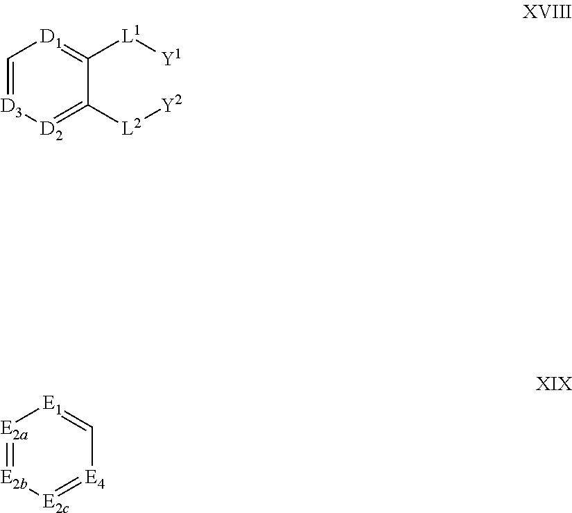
C1=[D3][D2]=C([L2][Y2])C([L1][Y1])=[D1]1.[E2a]1=[E2b][E2c]=[E4]C=[E1]1
